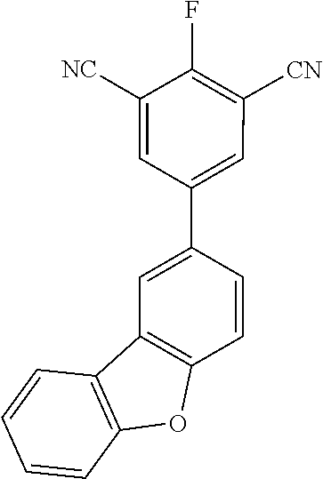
C1=C(C2=CC([CN])=C(F)C([NC])=C2)C=CC2=C1C1=C(O2)C=CC=C1
